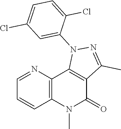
C1=CC2=C(N=C1)C1=C(C(=O)N2C)C(C)=NN1C1=CC(Cl)=CC=C1Cl
